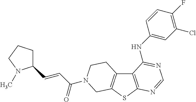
C12=C(SC3=C1CCN(C(C=CC1CCCN1C)=O)C3)N=CN=C2NC1=CC(Cl)=C(F)C=C1
